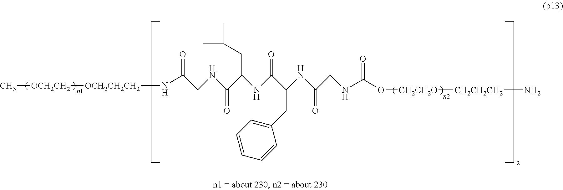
[OCH2CH2CH2](NC(=O)CNC(C(NC(C(NC(CNC(O[CH2CH2O][CH2CH2CH2]N)=O)=O)CC1=CC=CC=C1)=O)CC(C)C)=O)[OCH2CH2]C
